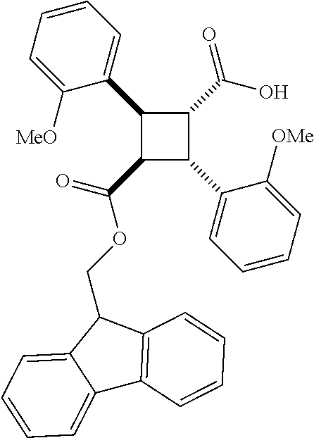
C1=CC=C([MeO])C(C2C(C(=O)OCC3C4=CC=CC=C4C4=C3C=CC=C4)C(C3=CC=CC=C3[OMe])C2C(O)=O)=C1
